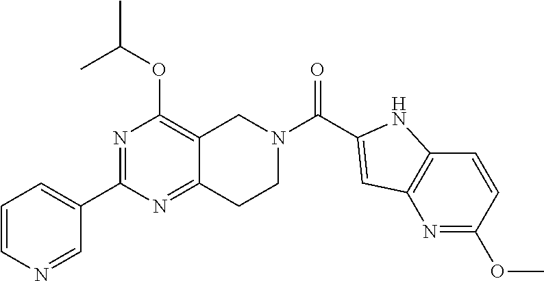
C1=CN=CC(C2=NC(OC(C)C)=C3C(=N2)CCN(C(=O)C2=CC4=C(C=CC(OC)=N4)N2)C3)=C1
